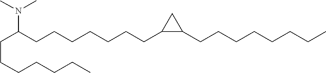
C(CCC(N(C)C)CCCCCCCC1C(CCCCCCCC)C1)CCCC
